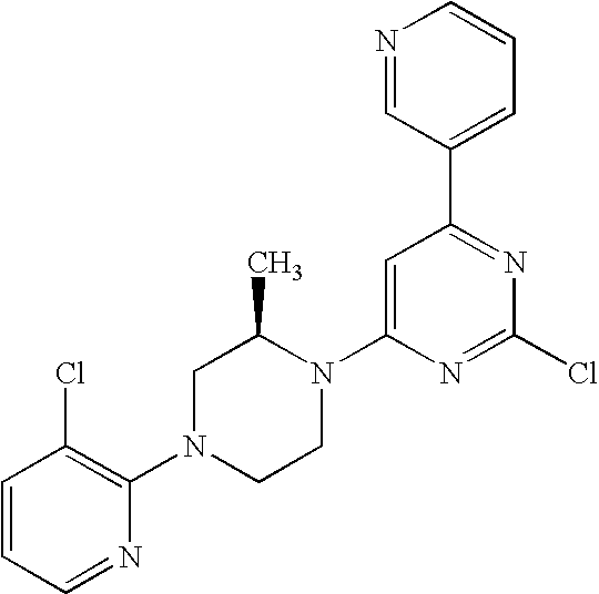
C1=CC=NC(N2CCN(C3=CC(C4=CC=CN=C4)=NC(Cl)=N3)C(C)C2)=C1Cl
